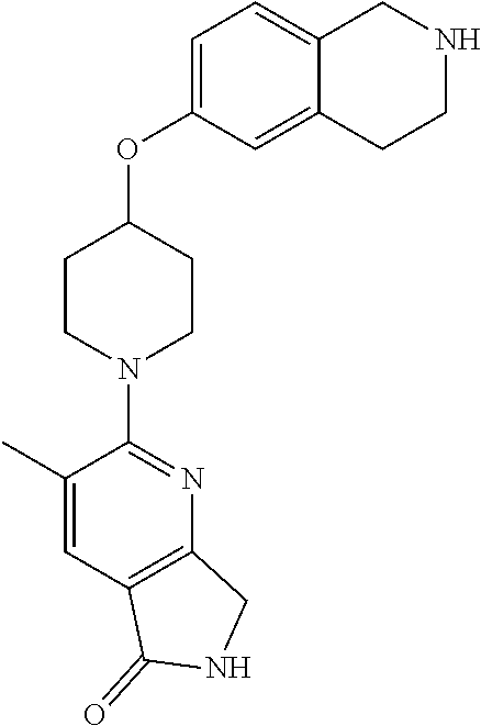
C1=C(OC2CCN(C3=NC4=C(C=C3C)C(=O)NC4)CC2)C=C2C(=C1)CNCC2
